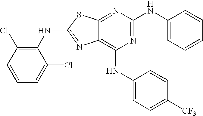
C1(NC2=NC3=C(NC4=CC=C([CF3])C=C4)N=C(NC4=CC=CC=C4)N=C3S2)=C(Cl)C=CC=C1Cl
